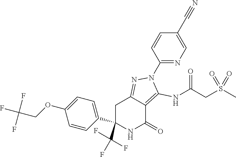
C1(C2=CC=C(OCC(F)(F)F)C=C2)(C(F)(F)F)NC(=O)C2=C(NC(CS(C)(=O)=O)=O)N(C3=NC=C(C#N)C=C3)N=C2C1
